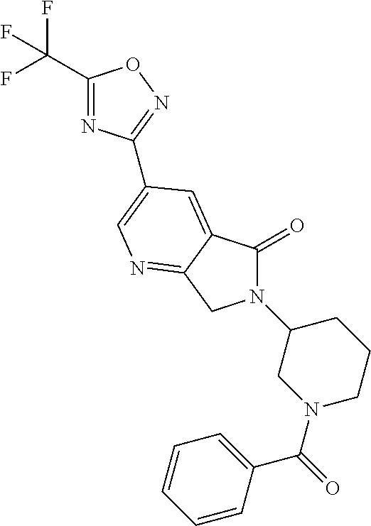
C1(C(F)(F)F)=NC(C2=CN=C3C(=C2)C(=O)N(C2CN(C(=O)C4=CC=CC=C4)CCC2)C3)=NO1
